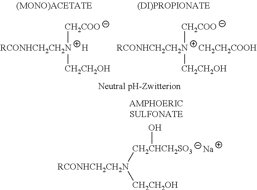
[CH2COO][RCONHCH2CH2N][CH2CH2OH].[H].[CH2COO][RCONHCH2CH2N][CH2CH2OH].[CH2CH2COOH].[RCONHCH2CH2N]([CH2CHCH2SO3]O)[CH2CH2OH].[Na]
